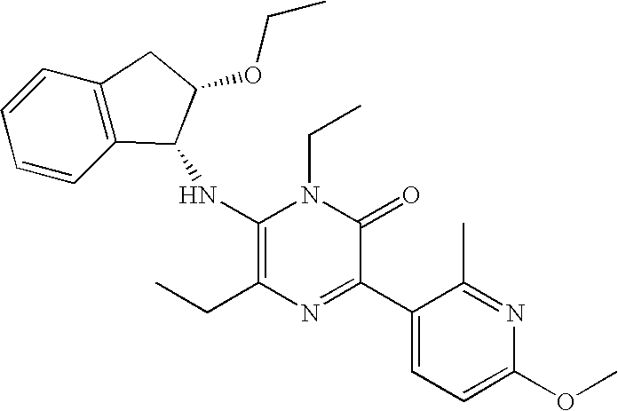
C1(NC2C3=C(C=CC=C3)CC2OCC)=C(CC)N=C(C2=CC=C(OC)N=C2C)C(=O)N1CC
